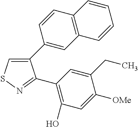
C1(C2=CC3=C(C=C2)C=CC=C3)=CSN=C1C1=C(O)C=C([OMe])C(CC)=C1
